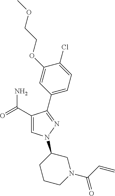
C1(C(=O)N)=CN(C2CCCN(C(C=C)=O)C2)N=C1C1=CC=C(Cl)C(OCCOC)=C1
